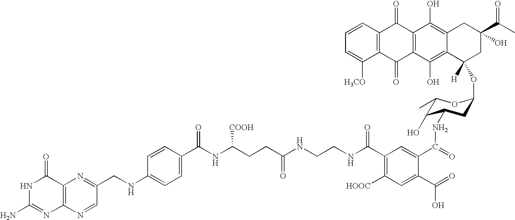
C12=C(N=CC(CNC3=CC=C(C(NC(CCC(NCCNC(C4=C([HOOC])C=C(C(=O)O)C(C(=O)NC5C(O)C(C)OC(OC6([H])CC(C(C)=O)(O)CC7=C(O)C8=C(C(O)=C67)C(=O)C6=C(C8=O)C=CC=C6[H3CO])C5)=C4)=O)=O)[COOH])=O)C=C3)=N1)N=C(N)NC2=O
